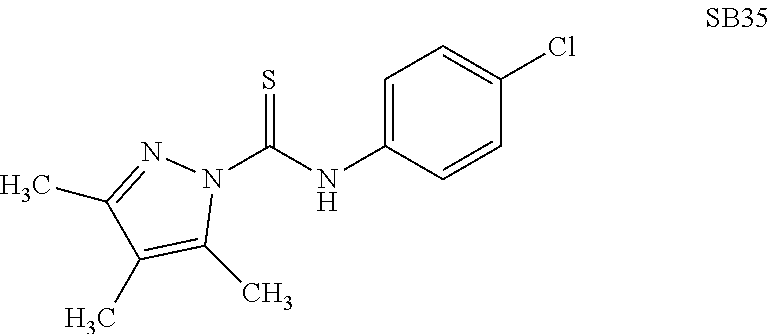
N1(C(NC2=CC=C(Cl)C=C2)=S)N=C(C)C(C)=C1C
